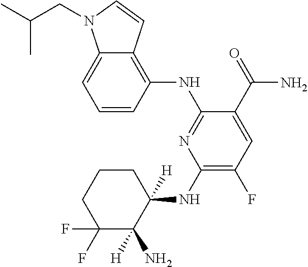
C1=CC(NC2=NC(NC3([H])C(N)([H])C(F)(F)CCC3)=C(F)C=C2C(=O)N)=C2C(=C1)N(CC(C)C)C=C2
